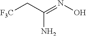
[F3C]CC(=NO)N
